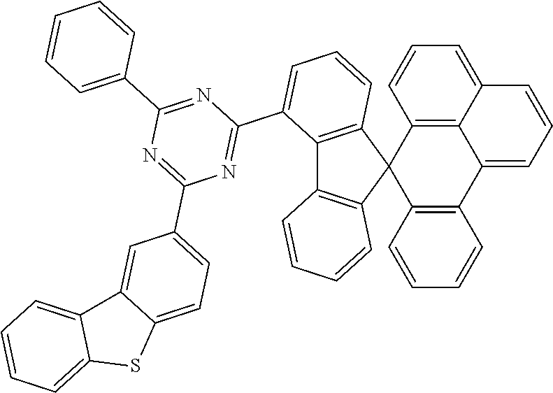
C12=C3C(=CC=C1)C=CC=C3C1=C(C23C2=C(C4=C3C=CC=C4)C(C3=NC(C4=CC=C5C(=C4)C4=CC=CC=C4S5)=NC(C4=CC=CC=C4)=N3)=CC=C2)C=CC=C1
